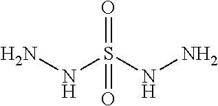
NNS(NN)(=O)=O
